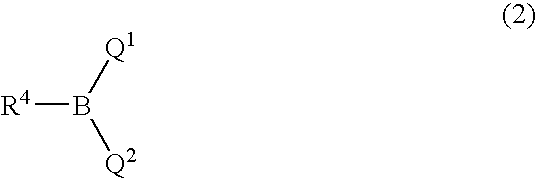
[R4]B([Q1])[Q2]
